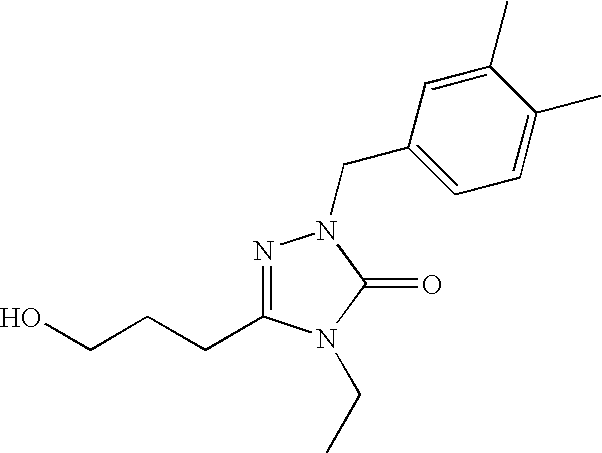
OCCCC1=NN(CC2=CC=C(C)C(C)=C2)C(=O)N1CC
